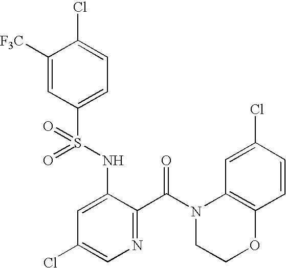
C1([F3C])=CC(S(NC2=CC(Cl)=CN=C2C(=O)N2C3=C(C=CC(Cl)=C3)OCC2)(=O)=O)=CC=C1Cl
